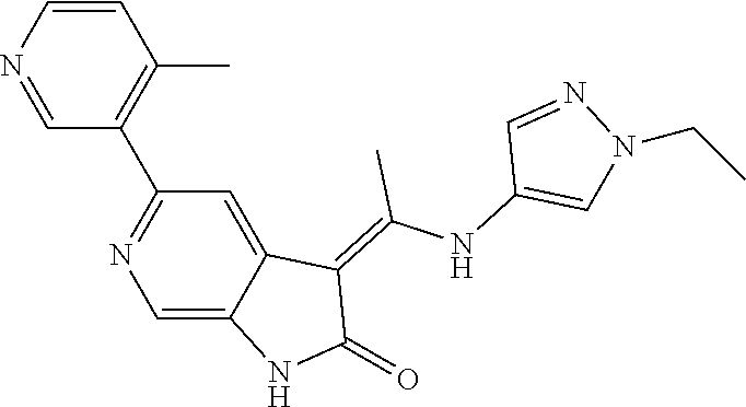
C1=CN=CC(C2=NC=C3C(=C2)C(=C(NC2=CN(CC)N=C2)C)C(=O)N3)=C1C
